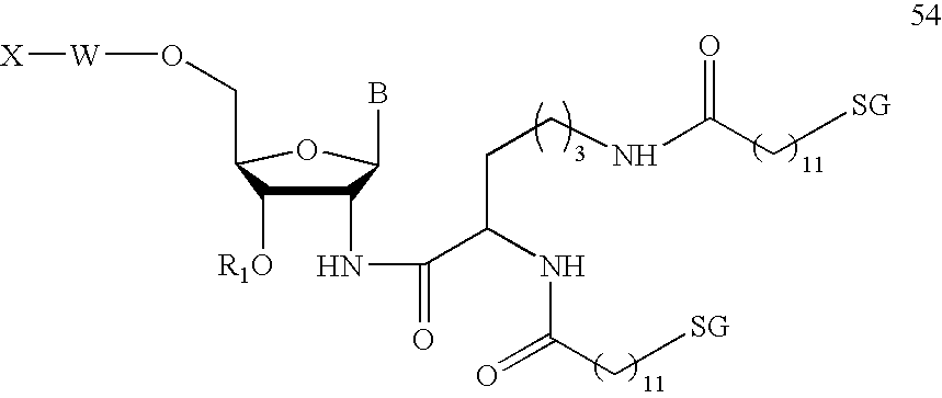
C1(NC(=O)C(NC(C[SG])=O)CCNC(C[SG])=O)C([R1O])C(CO[W][X])OC1B
